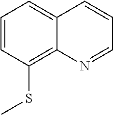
C1=CC(SC)=C2C(=C1)C=CC=N2
